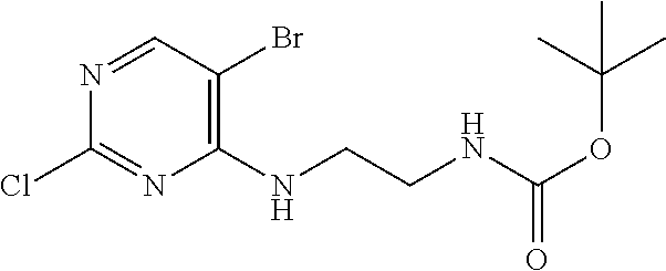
N1=CC(Br)=C(NCCNC(OC(C)(C)C)=O)N=C1Cl
